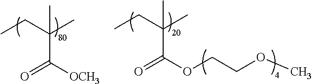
CCC(C)(C(=O)[OCH3])C.CCC(C)(C(=O)OCCOC)C
